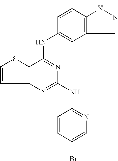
C12=C(C(NC3=CC4=C(C=C3)NN=C4)=NC(NC3=NC=C(Br)C=C3)=N1)SC=C2
